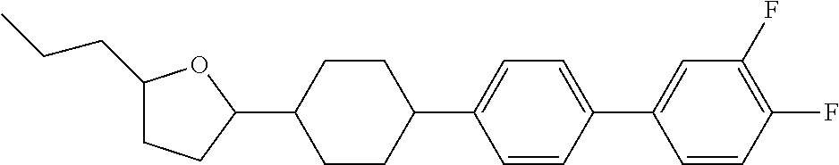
C1(CCC)CCC(C2CCC(C3=CC=C(C4=CC(F)=C(F)C=C4)C=C3)CC2)O1
